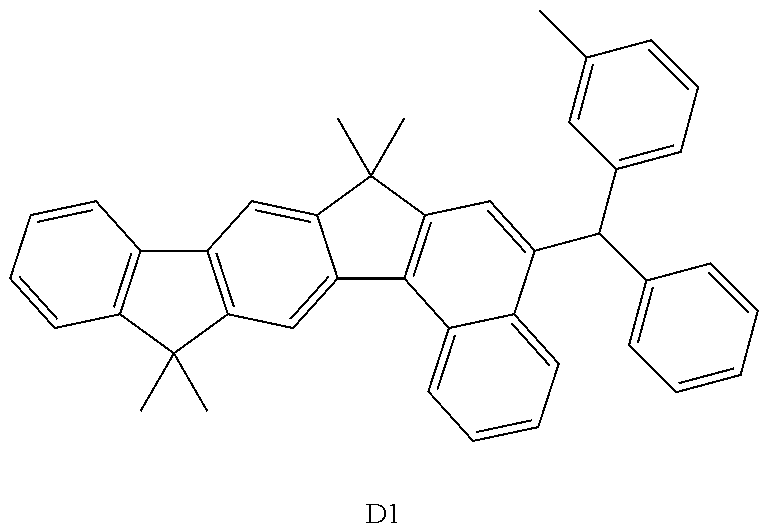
C12=C(C(C)(C)C3=C1C=CC=C3)C=C1C(=C2)C(C)(C)C2=C1C1=CC=CC=C1C(C(C1=CC=CC(C)=C1)C1=CC=CC=C1)=C2.[D1]
